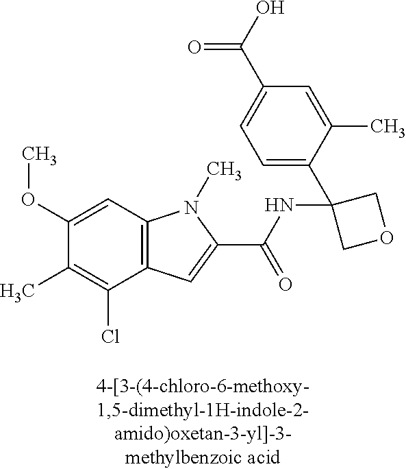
C1(C)=C(Cl)C2=C(C=C1OC)N(C)C(C(NC1(C3=CC=C(C(=O)O)C=C3C)COC1)=O)=C2
